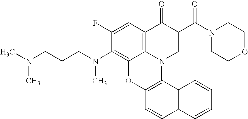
C1(F)=CC2=C3C(=C1N(CCCN(C)C)C)OC1=C(N3C=C(C(N3CCOCC3)=O)C2=O)C2=C(C=C1)C=CC=C2
